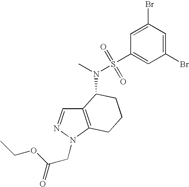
N(S(=O)(=O)C1=CC(Br)=CC(Br)=C1)(C)C1C2=C(N(CC(=O)OCC)N=C2)CCC1
